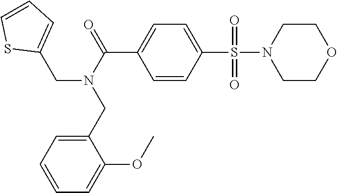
C1=CC(S(N2CCOCC2)(=O)=O)=CC=C1C(N(CC1=CC=CS1)CC1=CC=CC=C1OC)=O
